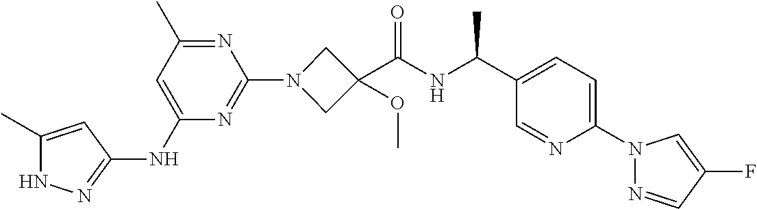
N1C(C)=CC(NC2=CC(C)=NC(N3CC(C(NC(C4=CC=C(N5N=CC(F)=C5)N=C4)C)=O)(OC)C3)=N2)=N1
